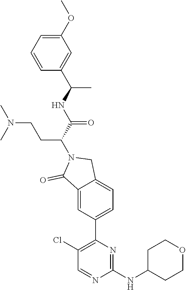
C1=CC=C(OC)C=C1C(NC(C(N1C(=O)C2=CC(C3=C(Cl)C=NC(NC4CCOCC4)=N3)=CC=C2C1)CCN(C)C)=O)C
